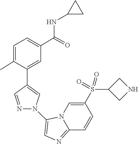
N12C(=NC=C1N1C=C(C3=CC(C(NC4CC4)=O)=CC=C3C)C=N1)C=CC(S(C1CNC1)(=O)=O)=C2
